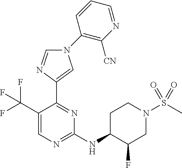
C1(NC2C(F)CN(S(C)(=O)=O)CC2)=NC=C(C(F)(F)F)C(C2=CN(C3=C([CN])N=CC=C3)C=N2)=N1
